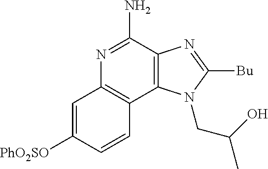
C12=C(C(N)=NC3=C1C=CC([PhO2SO])=C3)N=C([Bu])N2CC(O)C
